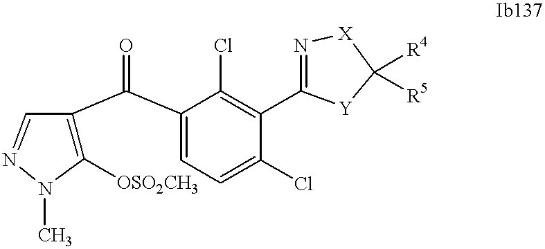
C1([OSO2CH3])=C(C(C2=CC=C(Cl)C(C3=N[X]C([R4])([R5])[Y]3)=C2Cl)=O)C=NN1C
